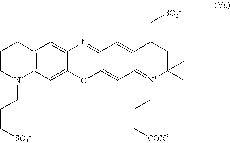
C1CN(CCC[SO3-])C2=C(C1)C=C1C(=C2)OC2=CC3=[N+](CCC[COX3])C(C)(C)CC(C[SO3-])C3=CC2=N1
